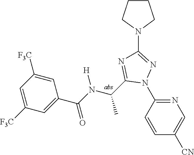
C1(N2N=C(N3CCCC3)N=C2C(C)N([H])C(=O)C2=CC([F3C])=CC([F3C])=C2)=NC=C([CN])C=C1
